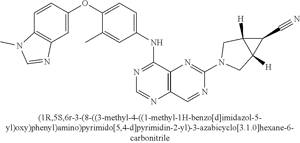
C1=CC(OC2=CC=C(NC3=NC=NC4=C3N=C(N3CC5([H])C([H])(C3)C5C#N)N=C4)C=C2C)=CC2=C1N(C)C=N2
